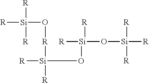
[R][Si](O[R][Si]([R])(O[Si]([R])(O[Si]([R])([R])[R])[R])[R])([R])[R]
